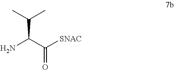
NC(C([SNAC])=O)C(C)C
